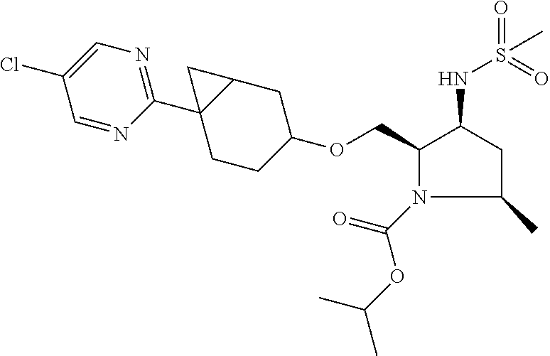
C1(COC2CCC3(C4=NC=C(Cl)C=N4)C(C2)C3)N(C(=O)OC(C)C)C(C)CC1NS(=O)(=O)C
